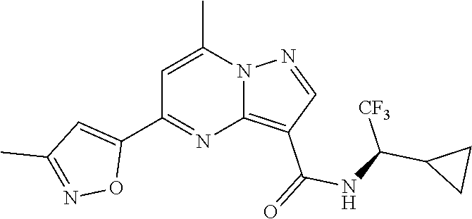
C12=C(C(=O)NC(C3CC3)[CF3])C=NN1C(C)=CC(C1=CC(C)=NO1)=N2
